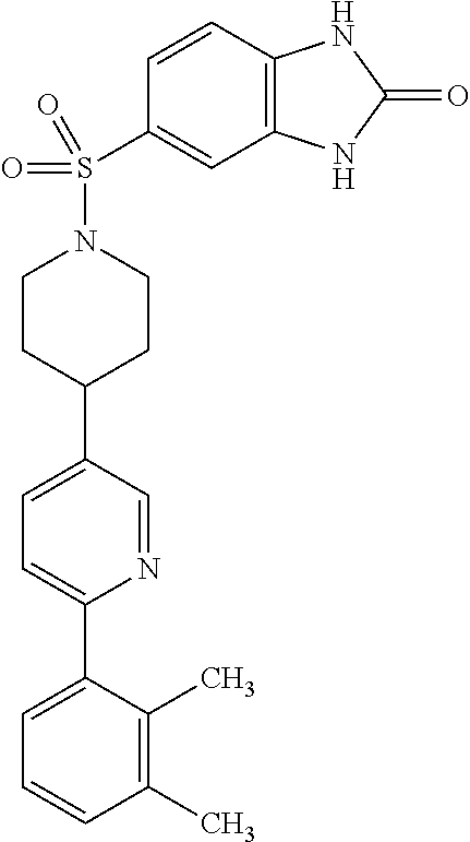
C1(C)=C(C)C(C2=CC=C(C3CCN(S(C4=CC5=C(C=C4)NC(=O)N5)(=O)=O)CC3)C=N2)=CC=C1
